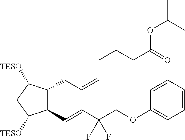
C1(C=CC(COC2=CC=CC=C2)(F)F)C(CC=CCCCC(OC(C)C)=O)C([TESO])CC1[TESO]
